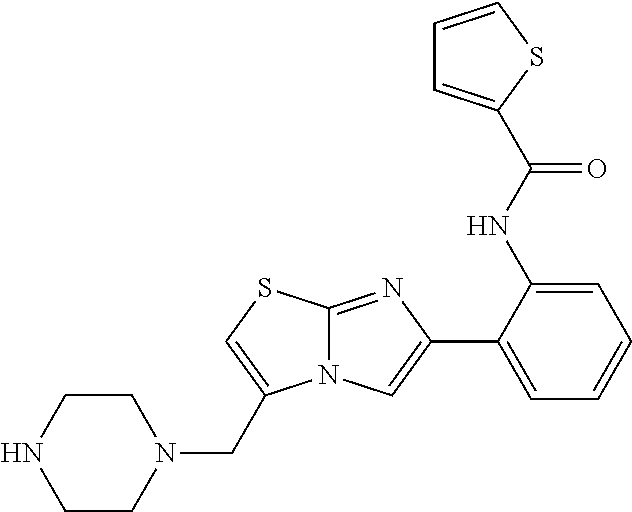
C12=NC(C3=CC=CC=C3NC(=O)C3=CC=CS3)=CN1C(CN1CCNCC1)=CS2
